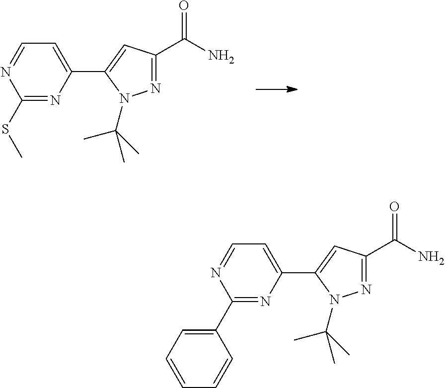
N1=C(C(N)=O)C=C(C2=CC=NC(SC)=N2)N1C(C)(C)C.N1=C(C(N)=O)C=C(C2=CC=NC(C3=CC=CC=C3)=N2)N1C(C)(C)C
